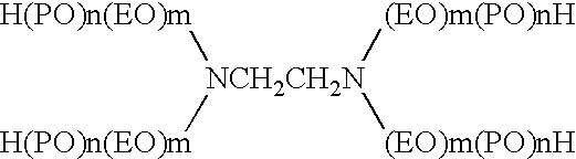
[H(PO)n(EO)m][NCH2CH2N]([(EO)m(PO)nH])([(EO)m(PO)nH])[H(PO)n(EO)m]
